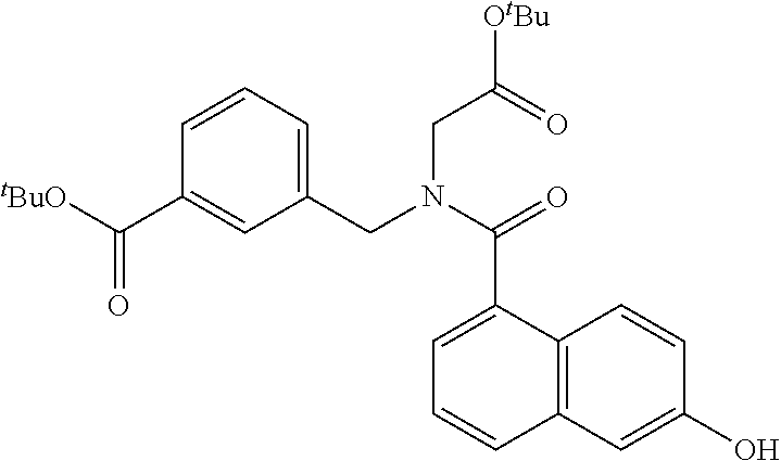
C1=C(CN(CC([OtBu])=O)C(=O)C2=CC=CC3=C2C=CC(O)=C3)C=C(C([tBuO])=O)C=C1
